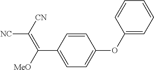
C1=C(C(=C([NC])[CN])[MeO])C=CC(OC2=CC=CC=C2)=C1
